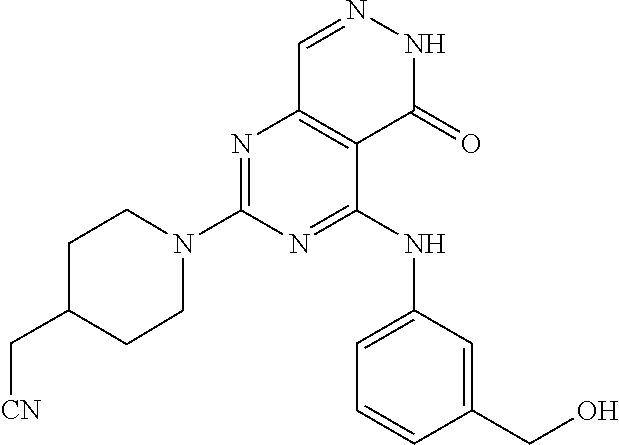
N1=C(N2CCC(C[CN])CC2)N=C(NC2=CC=CC(CO)=C2)C2=C1C=NNC2=O
